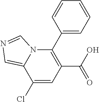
C1(C2=C(C(=O)O)C=C(Cl)C3=CN=CN23)=CC=CC=C1
